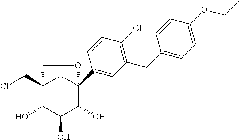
C12(CCl)C(O)C(O)C(O)C(C3=CC(CC4=CC=C(OCC)C=C4)=C(Cl)C=C3)(O1)OC2
